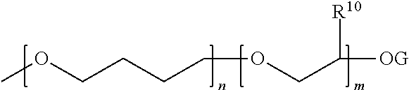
COCCCCOCC([OG])[R10]
